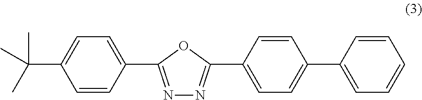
C1=CC(C2=NN=C(C3=CC=C(C4=CC=CC=C4)C=C3)O2)=CC=C1C(C)(C)C
